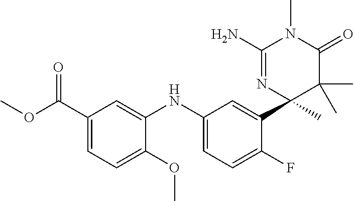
C1=C(NC2=CC(C(=O)OC)=CC=C2OC)C=C(C2(C)C(C)(C)C(=O)N(C)C(N)=N2)C(F)=C1
